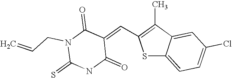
C1(C)=C(C=C2C(=O)N(CC=C)C(=S)NC2=O)SC2=CC=C(Cl)C=C12
